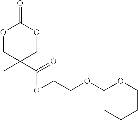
O1CC(C)(C(=O)OCCOC2CCCCO2)COC1=O
